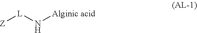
[Z][L]N[Alginic acid]
